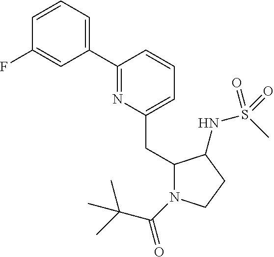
C1(C2=CC=CC(F)=C2)=NC(CC2N(C(C(C)(C)C)=O)CCC2NS(C)(=O)=O)=CC=C1
